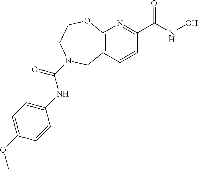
C12=C(C=CC(C(NO)=O)=N1)CN(C(=O)NC1=CC=C(OC)C=C1)CCO2
